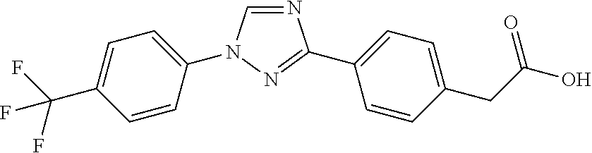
N1=CN(C2=CC=C(C(F)(F)F)C=C2)N=C1C1=CC=C(CC(O)=O)C=C1
